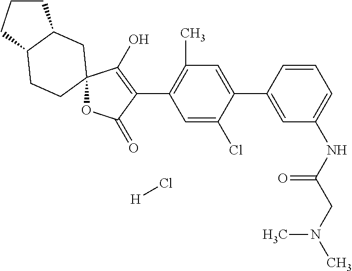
C1=C(Cl)C(C2=CC(NC(CN(C)C)=O)=CC=C2)=CC(C)=C1C1=C(O)C2(OC1=O)CCC1CCCC1C2.[H]Cl
